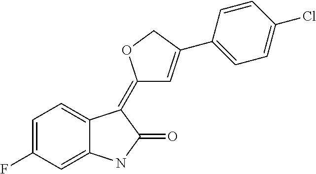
C1=C(F)C=C2C(=C1)C(=C1C=C(C3=CC=C(Cl)C=C3)CO1)C(=O)N2
